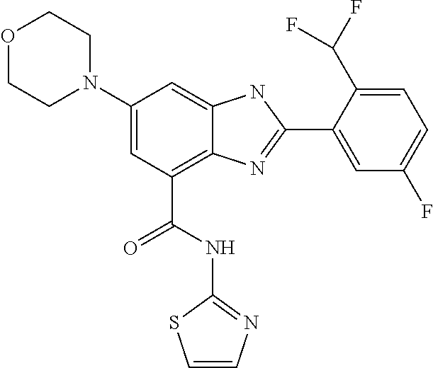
C1(N2CCOCC2)=CC(C(NC2=NC=CS2)=O)=C2C(=C1)NC(C1=CC(F)=CC=C1C(F)F)=N2
